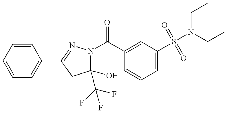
C1=CC=CC(C2=NN(C(=O)C3=CC(S(N(CC)CC)(=O)=O)=CC=C3)C(O)(C(F)(F)F)C2)=C1
